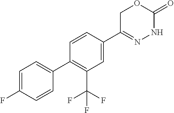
C1=C(F)C=CC(C2=C(C(F)(F)F)C=C(C3=NNC(=O)OC3)C=C2)=C1
